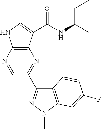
C12=C(N=CC(C3=NN(C)C4=C3C=CC(F)=C4)=N1)NC=C2C(NC(C)CC)=O
